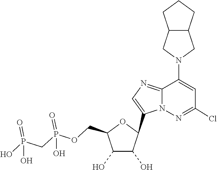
C1(C2C(O)C(O)C(COP(=O)(O)CP(=O)(O)O)O2)=CN=C2C(N3CC4C(C3)CCC4)=CC(Cl)=NN12
